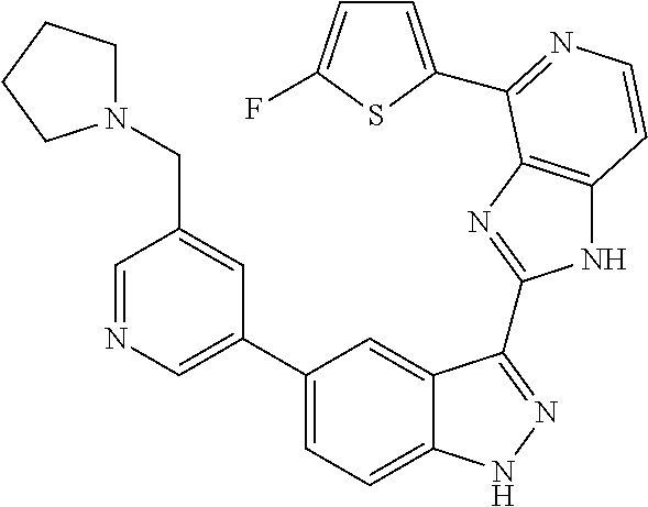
C1(C2=CN=CC(CN3CCCC3)=C2)=CC=C2C(=C1)C(C1=NC3=C(N1)C=CN=C3C1=CC=C(F)S1)=NN2
